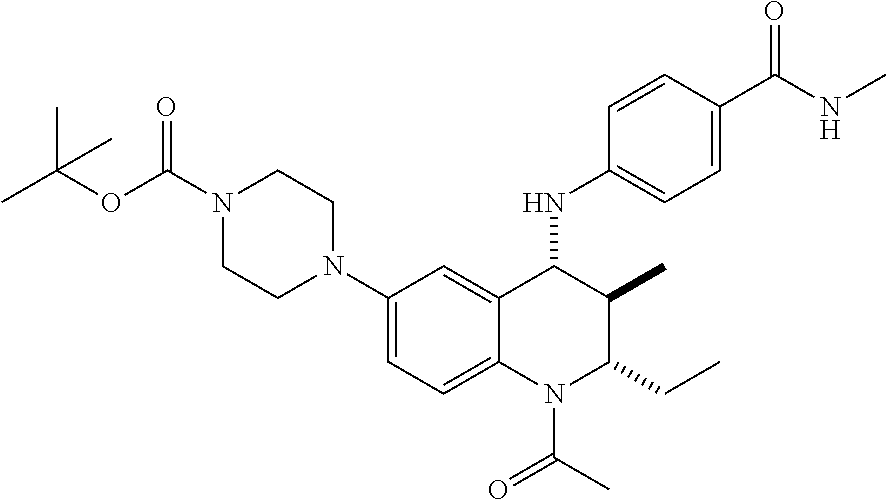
C1(N2CCN(C(OC(C)(C)C)=O)CC2)=CC=C2C(=C1)C(NC1=CC=C(C(NC)=O)C=C1)C(C)C(CC)N2C(C)=O
